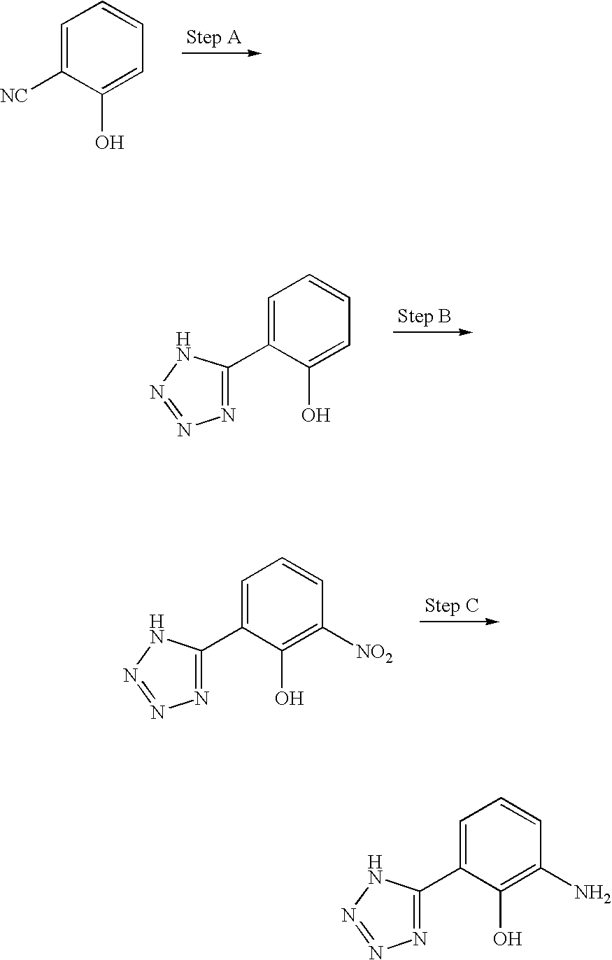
[NC]C1=CC=CC=C1O.C1(C2=NN=NN2)=CC=CC=C1O.C1(C2=NN=NN2)=CC=CC([NO2])=C1O.C1(C2=NN=NN2)=CC=CC(N)=C1O
